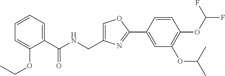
C1=C(CNC(C2=CC=CC=C2OCC)=O)N=C(C2=CC(OC(C)C)=C(OC(F)F)C=C2)O1
